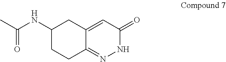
CC(NC1CC2=CC(=O)NN=C2CC1)=O
